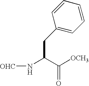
[OHC]NC(C([OCH3])=O)CC1=CC=CC=C1
